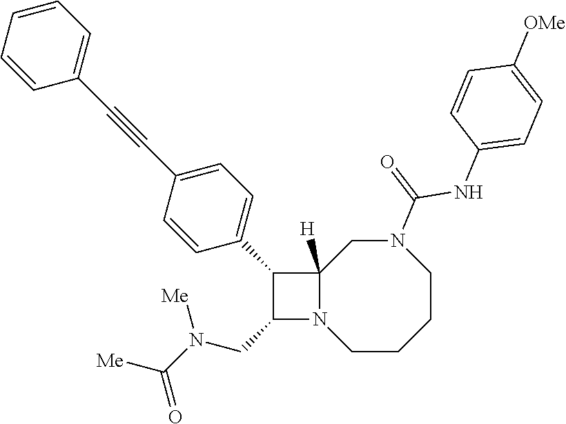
C1CCCN(C(=O)NC2=CC=C([OMe])C=C2)CC2([H])N1C(CN(C([Me])=O)[Me])C2C1=CC=C(C#CC2=CC=CC=C2)C=C1
